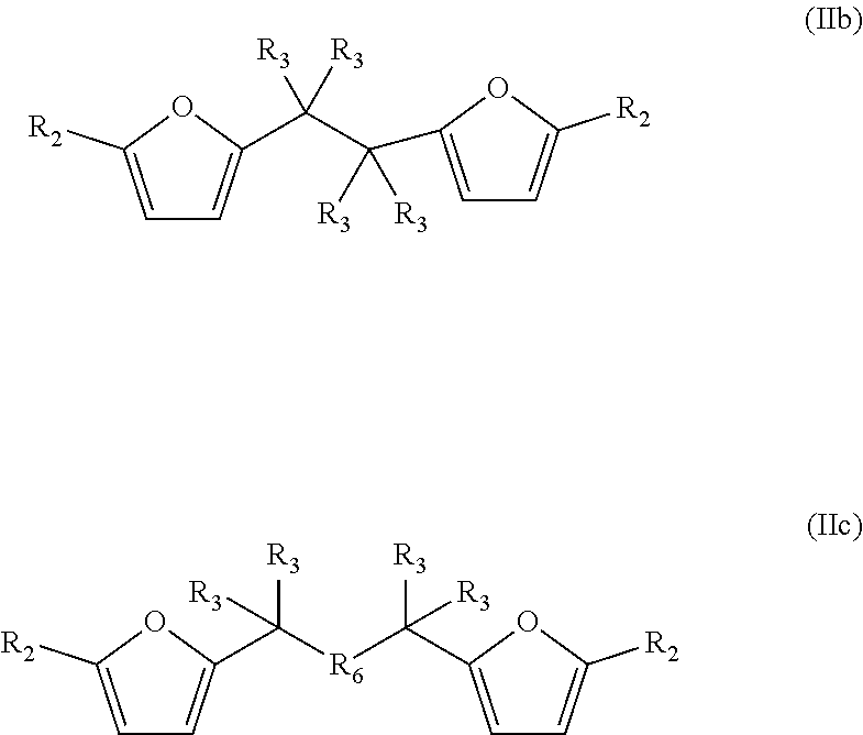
C(C1=CC=C([R2])O1)([R3])([R3])C(C1=CC=C([R2])O1)([R3])[R3].C(C1=CC=C([R2])O1)([R6]C([R3])([R3])C1=CC=C([R2])O1)([R3])[R3]
